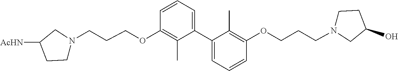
N1(CCCOC2=C(C)C(C3=CC=CC(OCCCN4CCC(O)C4)=C3C)=CC=C2)CCC([AcHN])C1
